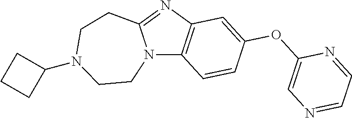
N12C3=C(N=C1CCN(C1CCC1)CC2)C=C(OC1=CN=CC=N1)C=C3
